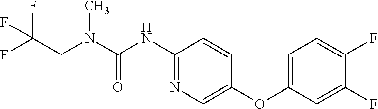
N(C(=O)NC1=NC=C(OC2=CC=C(F)C(F)=C2)C=C1)(CC(F)(F)F)C
